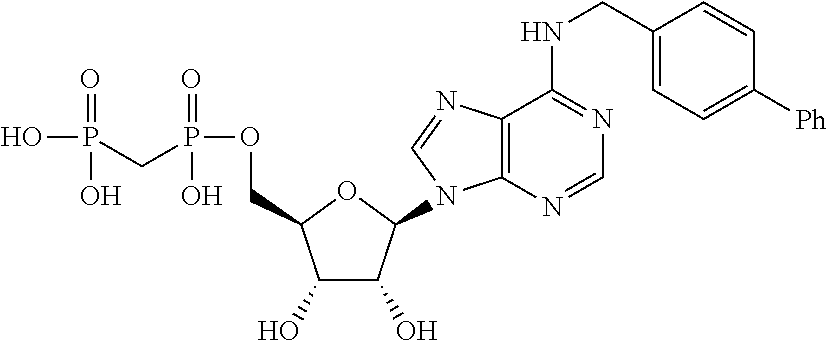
C1(O)C(O)C(N2C3=C(C(NCC4=CC=C([Ph])C=C4)=NC=N3)N=C2)OC1COP(=O)(O)CP(=O)(O)O
